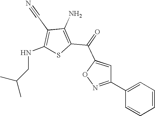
C1(N)=C(C(=O)C2=CC(C3=CC=CC=C3)=NO2)SC(NCC(C)C)=C1C#N
